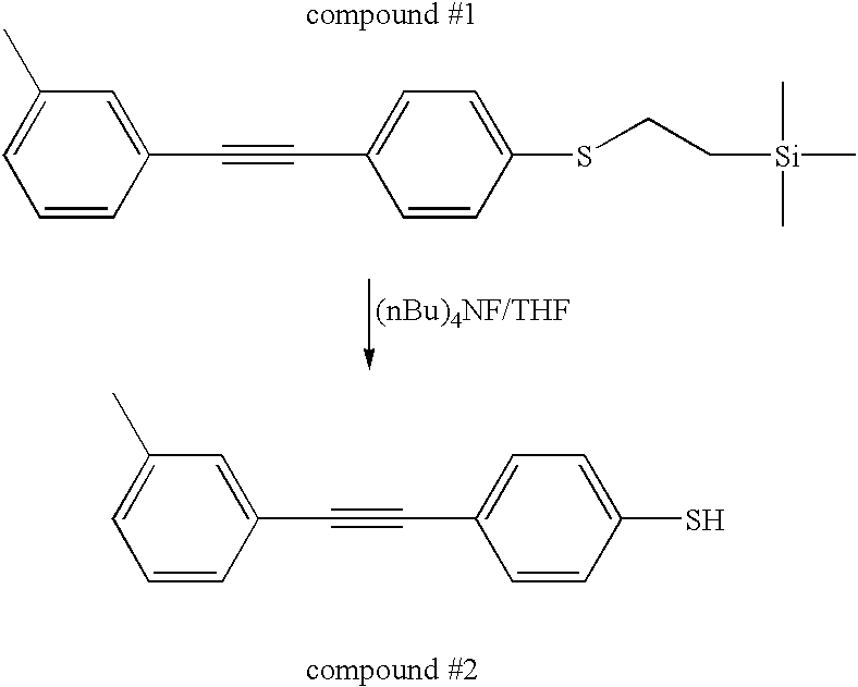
C1=CC(C#CC2=CC=C(SCC[Si](C)(C)C)C=C2)=CC(C)=C1.C1=CC(C#CC2=CC=C(S)C=C2)=CC(C)=C1
